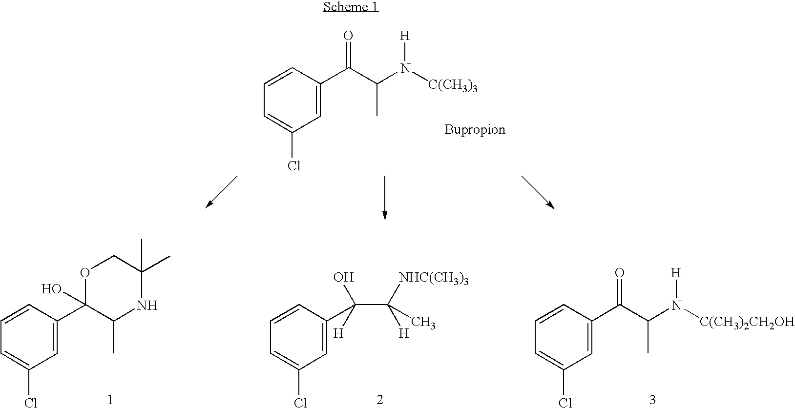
C1=C(C(C(N([C(CH3)3])[H])C)=O)C=CC=C1Cl.C1=C(C2(O)C(C)NC(C)(C)CO2)C=CC=C1Cl.C1=C(C(C(C)([H])[NHC(CH3)3])([H])O)C=CC=C1Cl.C1=C(C(=O)C(C)N([H])[C(CH3)2CH2OH])C=CC=C1Cl
